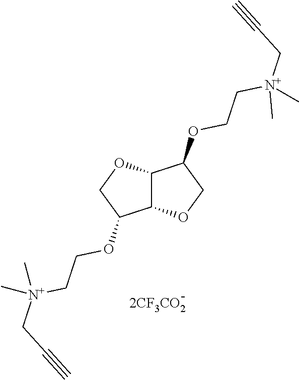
C12C(OCC1OCC[N+](CC#C)(C)C)C(OCC[N+](CC#C)(C)C)CO2
